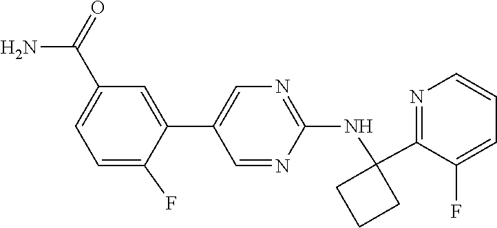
C1(C(=O)N)=CC=C(F)C(C2=CN=C(NC3(C4=NC=CC=C4F)CCC3)N=C2)=C1
